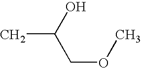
CC(O)COC
